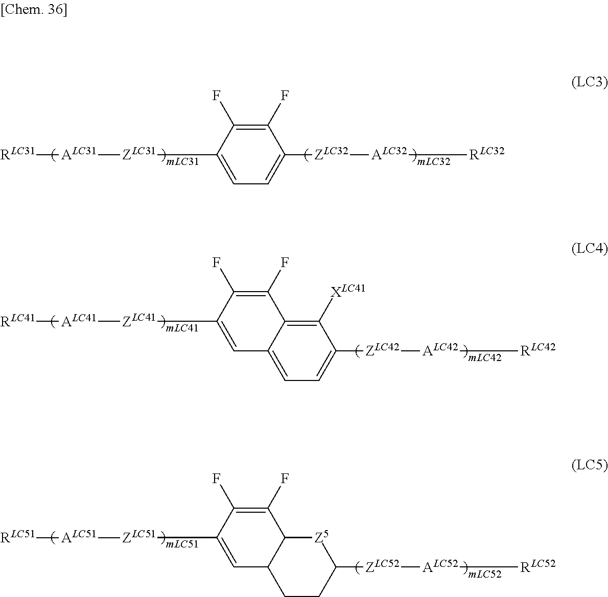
C1([ZLC31][ALC31][RLC31])=CC=C([ZLC32][ALC32][RLC32])C(F)=C1F.C1([ZLC41][ALC41][RLC41])=CC2=CC=C([ZLC42][ALC42][RLC42])C([XLC41])=C2C(F)=C1F.C1([ZLC51][ALC51][RLC51])=CC2CCC([ZLC52][ALC52][RLC52])[Z5]C2C(F)=C1F
